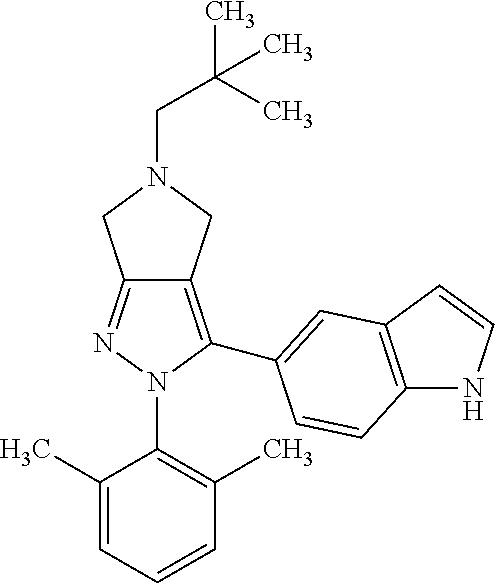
C12=NN(C3=C(C)C=CC=C3C)C(C3=CC4=C(NC=C4)C=C3)=C1CN(CC(C)(C)C)C2
